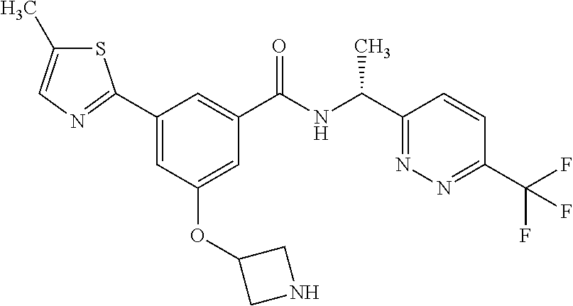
S1C(C)=CN=C1C1=CC(OC2CNC2)=CC(C(NC(C2=NN=C(C(F)(F)F)C=C2)C)=O)=C1
